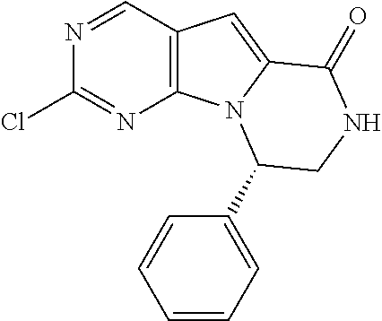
C12=C(C=NC(Cl)=N1)C=C1N2C(C2=CC=CC=C2)CNC1=O
